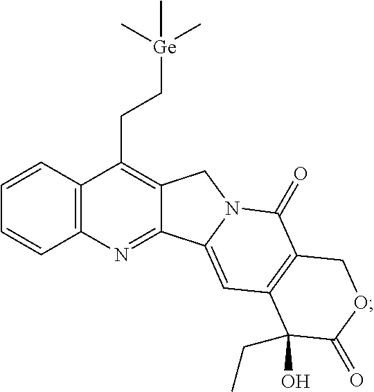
C12=C(C=CC=C1)C(CC[Ge](C)(C)C)=C1C(=N2)C2=CC3=C(C(=O)N2C1)COC(=O)C3(O)CC
